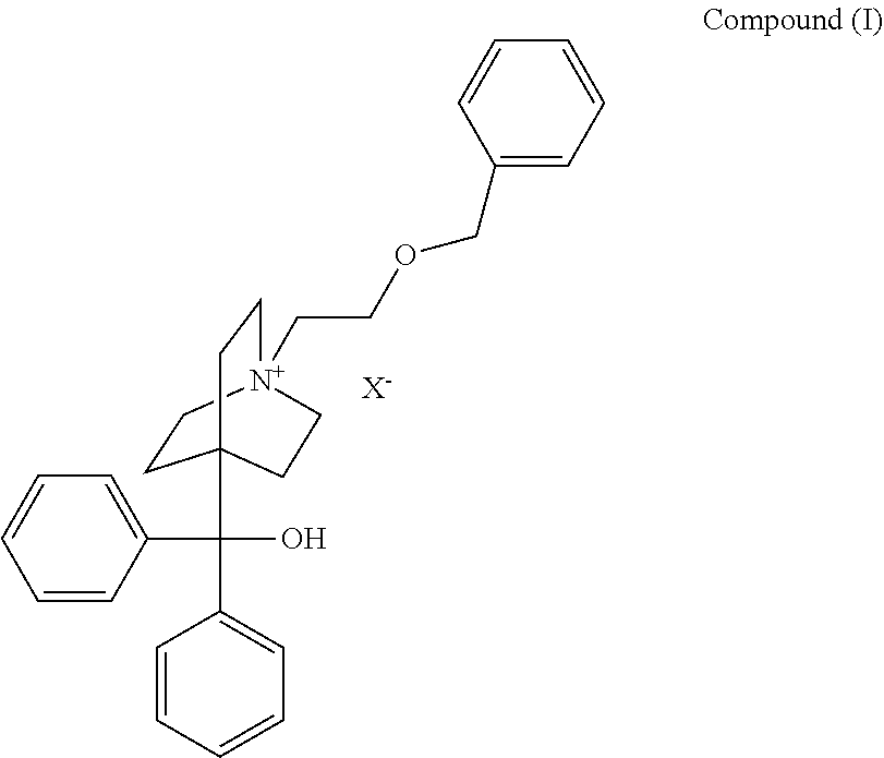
C1(COCC[N+]23CCC(C(O)(C4=CC=CC=C4)C4=CC=CC=C4)(CC2)CC3)=CC=CC=C1.[X-]
